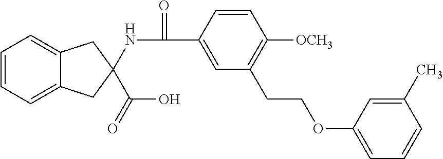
C1=CC=C2C(=C1)CC(C(O)=O)(NC(C1=CC(CCOC3=CC=CC(C)=C3)=C([OCH3])C=C1)=O)C2
